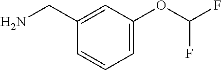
C1=CC=C(OC(F)F)C=C1CN
